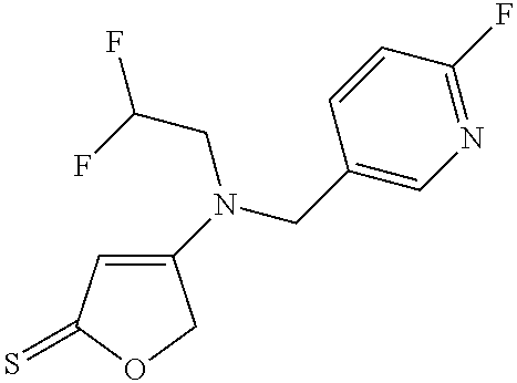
C1(N(CC(F)F)CC2=CN=C(F)C=C2)=CC(=S)OC1
